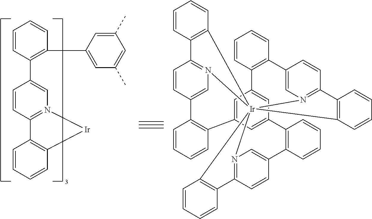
C12=N(C=C(C3=C(C4=CC(C)=CC(C)=C4)C=CC=C3)C=C1)[Ir]C1=C2C=CC=C1.C1=CC2=C(C=C1)C1=CN3=C(C=C1)C1=C([Ir]3456N3=C(C=CC(=C3)C3=C(C7=CC2=CC(=C7)C2=C(C=CC=C2)C2=CN4=C(C=C2)C2=C5C=CC=C2)C=CC=C3)C2=C6C=CC=C2)C=CC=C1
